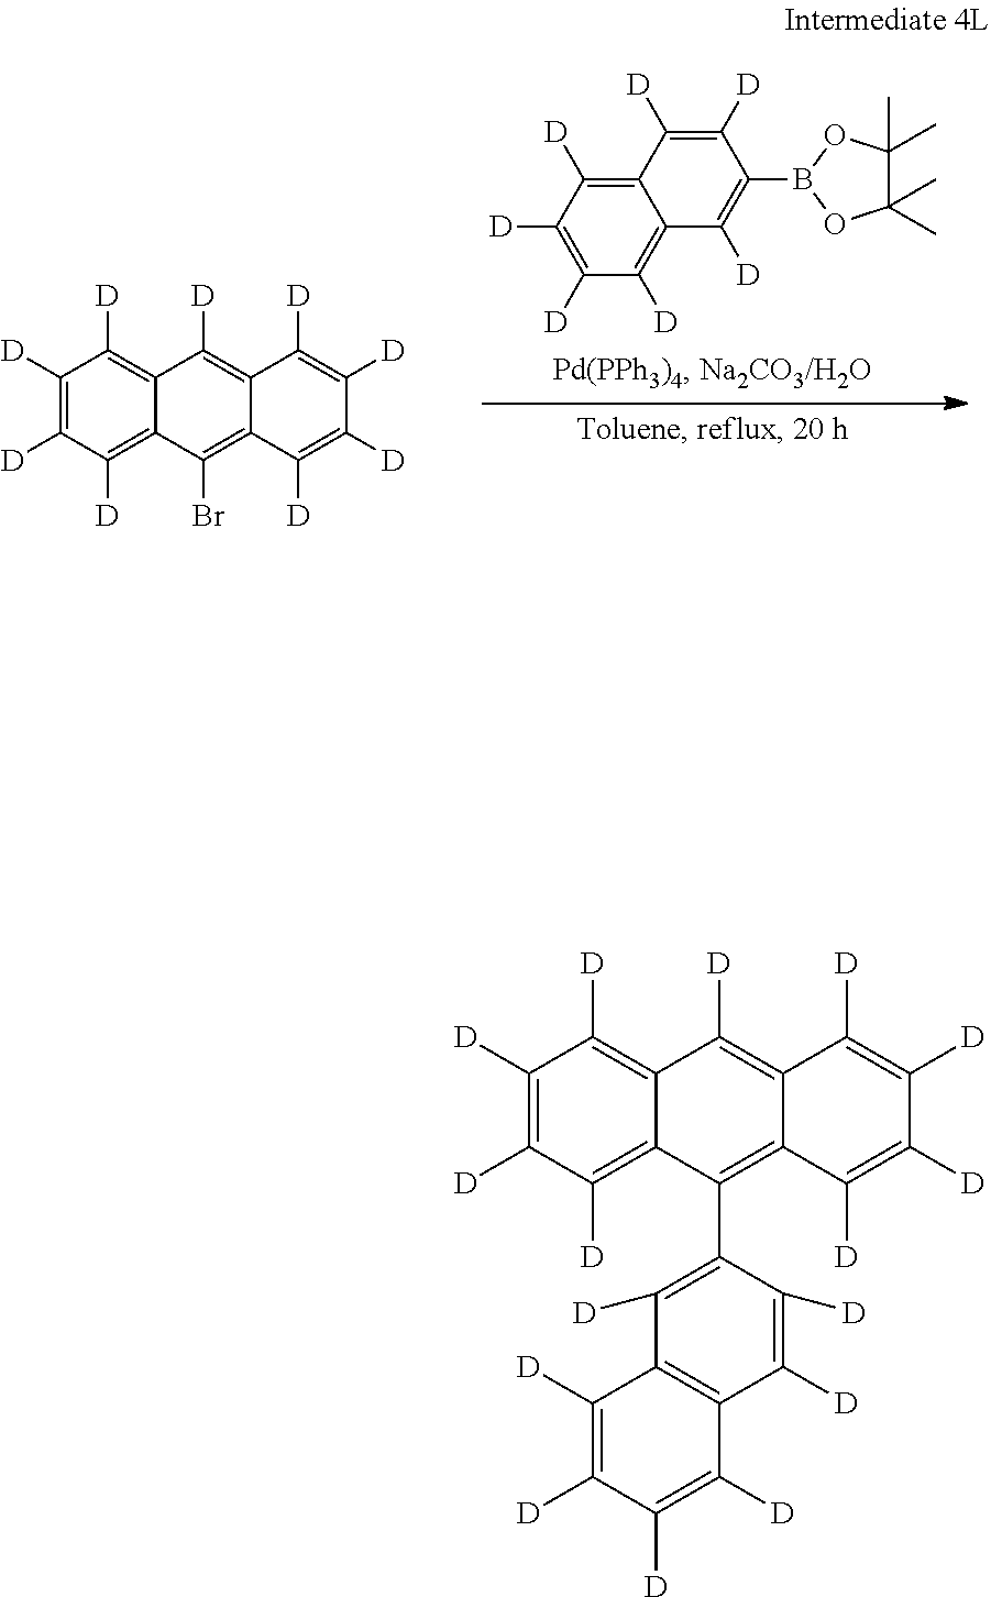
C1([D])=C([D])C([D])=C2C(=C1[D])C([D])=C1C(=C2Br)C([D])=C([D])C([D])=C1[D].C1([D])=C([D])C([D])=C2C(=C1[D])C([D])=C([D])C(B1OC(C)(C)C(C)(C)O1)=C2[D].C1([D])=C([D])C([D])=C2C(=C1[D])C([D])=C1C(=C2C2=C([D])C3=C(C([D])=C2[D])C([D])=C([D])C([D])=C3[D])C([D])=C([D])C([D])=C1[D]
